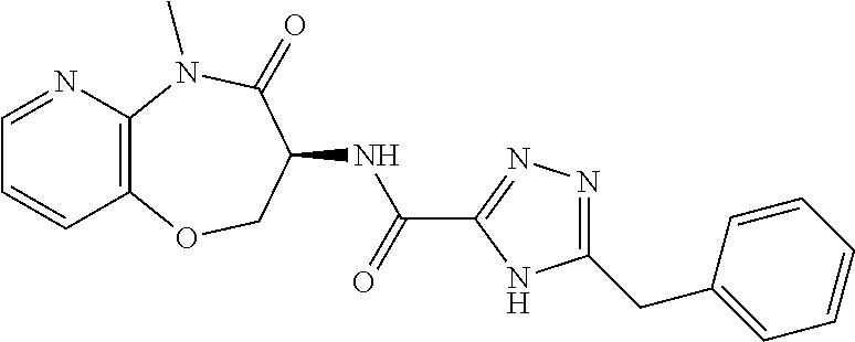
O1CC(NC(C2=NN=C(CC3=CC=CC=C3)N2)=O)C(=O)N(C)C2=C1C=CC=N2
